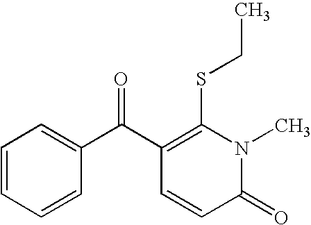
C1=CC=CC(C(C2=C(SCC)N(C)C(=O)C=C2)=O)=C1
